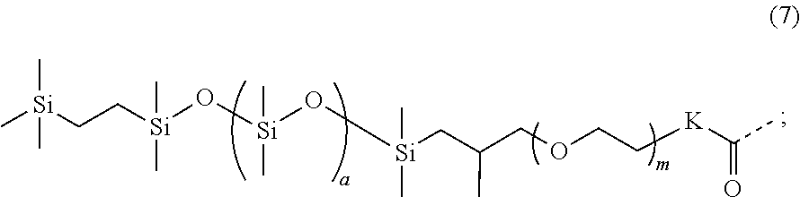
C[Si](CC[Si](O[Si](O[Si](CC(COCC[K]C(C)=O)C)(C)C)(C)C)(C)C)(C)C
